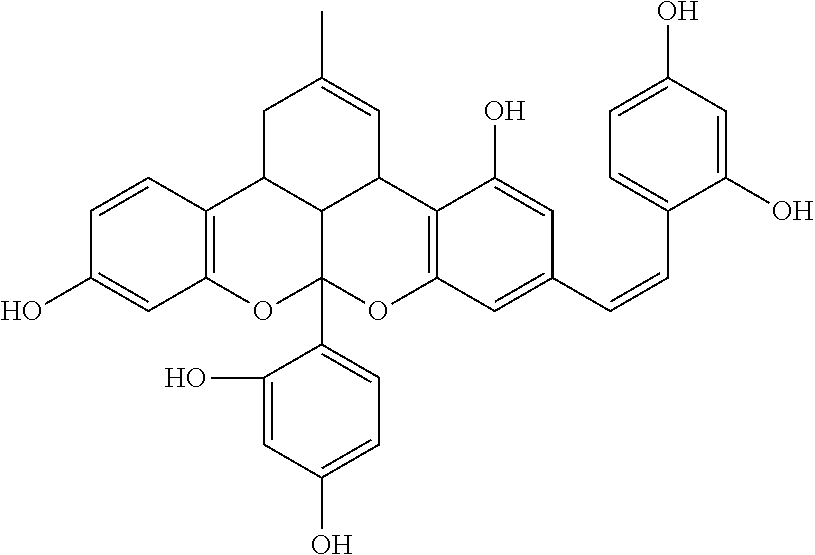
C1C2C3C(C=C1C)C1=C(C=C(C=CC4=CC=C(O)C=C4O)C=C1O)OC3(C1=CC=C(O)C=C1O)OC1=C2C=CC(O)=C1
